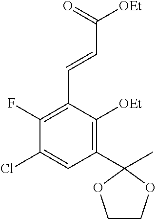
C1(C2(C)OCCO2)=C([OEt])C(C=CC([OEt])=O)=C(F)C(Cl)=C1
